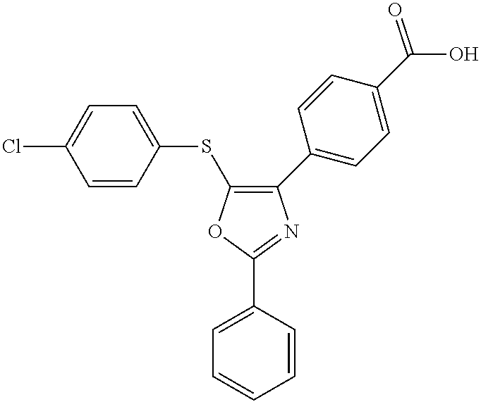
C1=CC=CC(C2=NC(C3=CC=C(C(O)=O)C=C3)=C(SC3=CC=C(Cl)C=C3)O2)=C1
